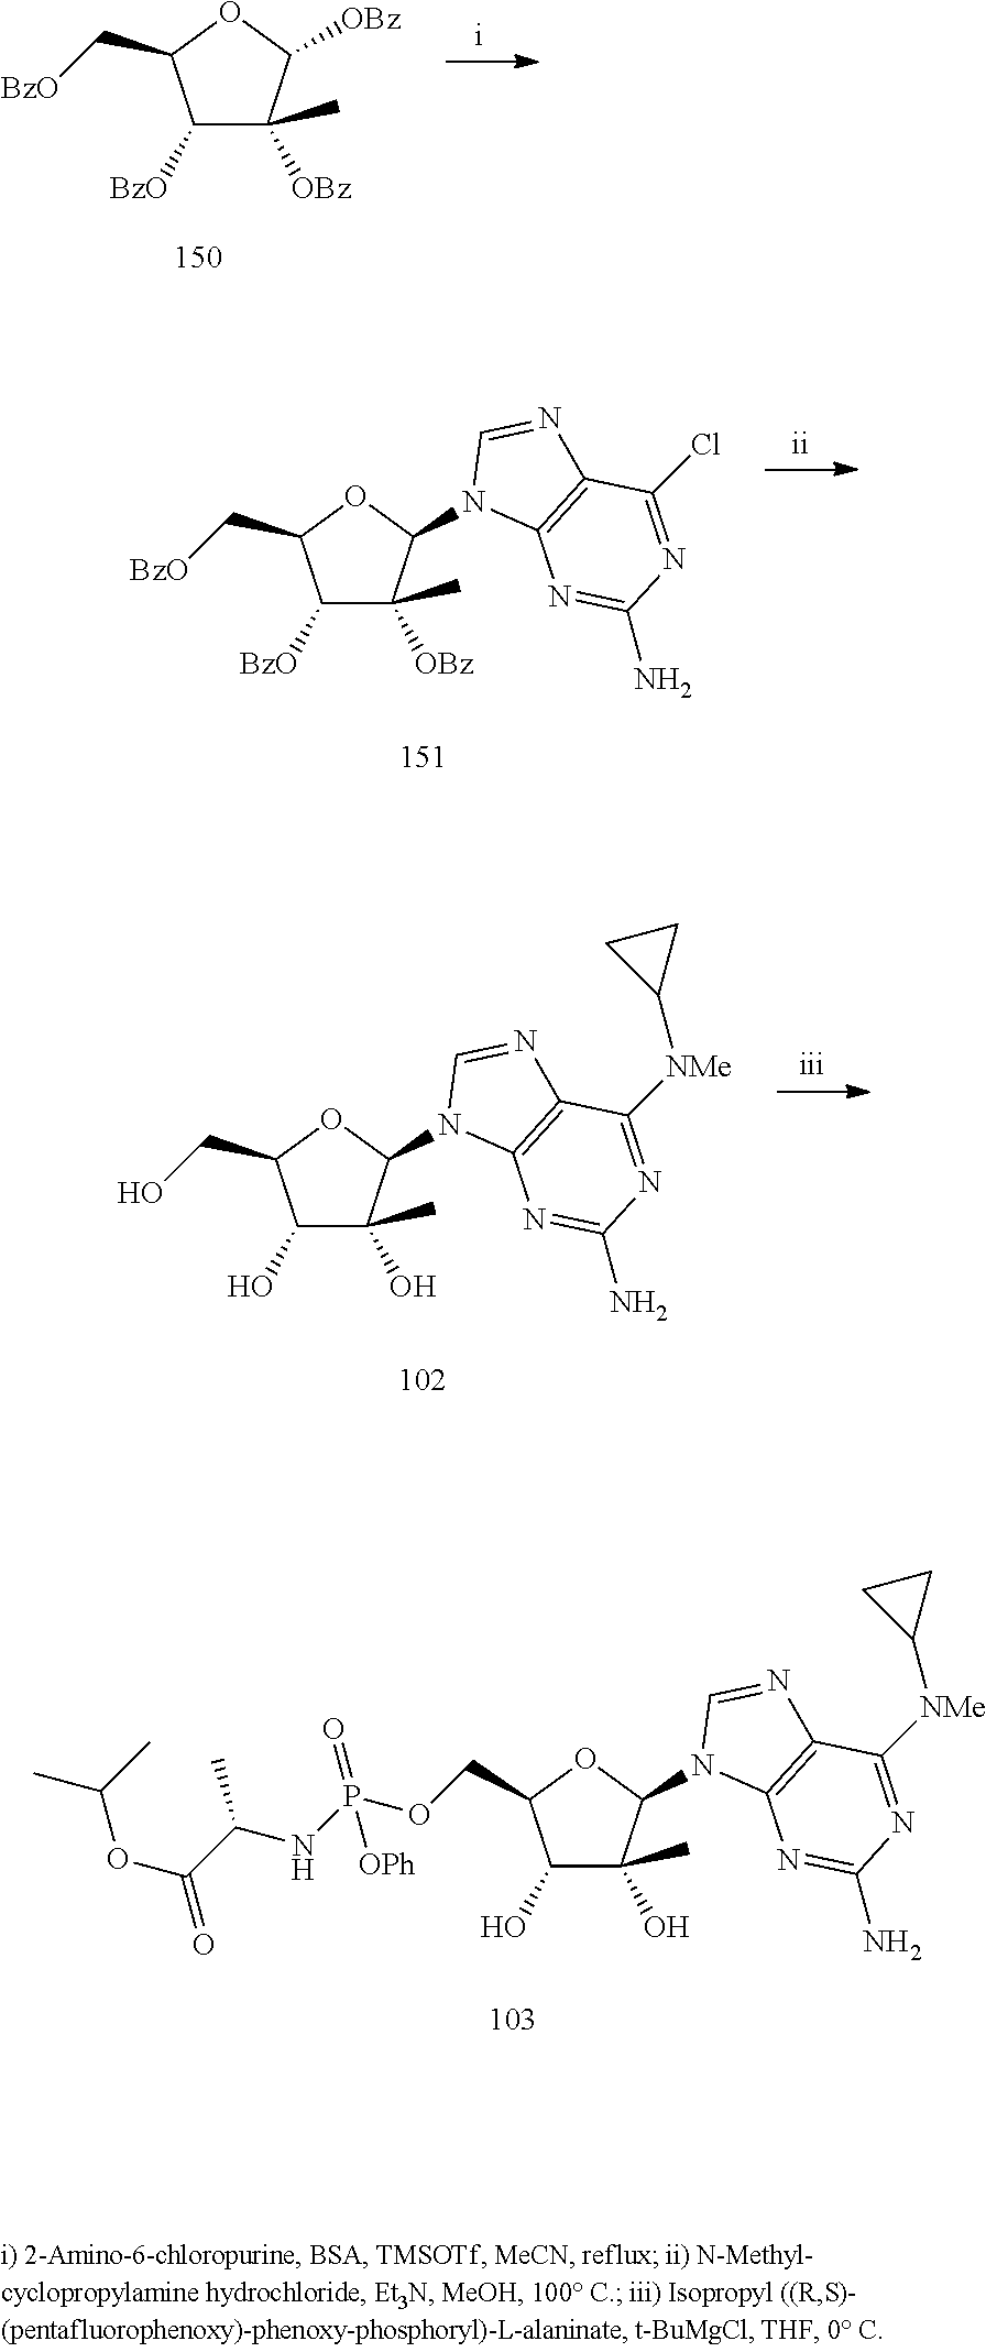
C1([BzO])C([OBz])(C)C([OBz])OC1C[BzO].C1([BzO])C([OBz])(C)C(N2C3=C(N=C2)C(Cl)=NC(N)=N3)OC1C[BzO].C1(O)C(O)(C)C(N2C3=C(N=C2)C([NMe]C2CC2)=NC(N)=N3)OC1CO.C1(O)C(O)(C)C(N2C3=C(N=C2)C([NMe]C2CC2)=NC(N)=N3)OC1COP(NC(C(OC(C)C)=O)C)(=O)[OPh]
